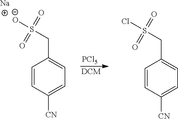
C1=CC([CN])=CC=C1CS(Cl)(=O)=O.C1=CC([CN])=CC=C1CS([O-])(=O)=O.[Na].[PCl5].[DCM]
